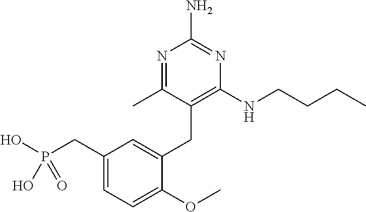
C1(CP(O)(O)=O)=CC=C(OC)C(CC2=C(NCCCC)N=C(N)N=C2C)=C1
